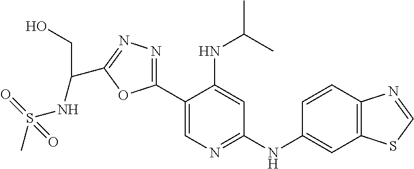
C1(C2=CN=C(NC3=CC4=C(C=C3)N=CS4)C=C2NC(C)C)=NN=C(C(CO)NS(=O)(C)=O)O1
